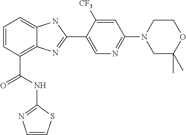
C1=CC(C(=O)NC2=NC=CS2)=C2C(=C1)NC(C1=CN=C(N3CC(C)(C)OCC3)C=C1[CF3])=N2
